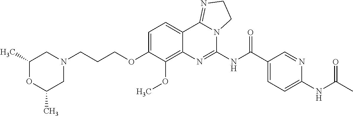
C1(C)OC(C)CN(CCCOC2=CC=C3C(=C2OC)N=C(NC(C2=CC=C(NC(C)=O)N=C2)=O)N2C3=NCC2)C1
